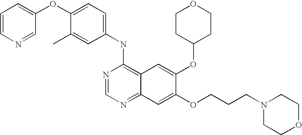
C1(NC2=C3C(=NC=N2)C=C(OCCCN2CCOCC2)C(OC2CCOCC2)=C3)=CC=C(OC2=CC=CN=C2)C(C)=C1
